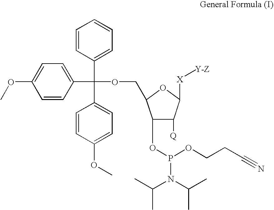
C1=CC(C(C2=CC=CC=C2)(C2=CC=C(OC)C=C2)OCC2C(OP(OCCC#N)N(C(C)C)C(C)C)C([Q])C([X][Y-Z])O2)=CC=C1OC
